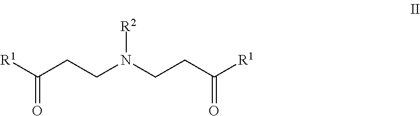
[R1]C(CCN(CCC([R1])=O)[R2])=O
